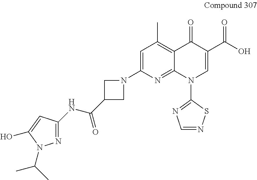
C1=C(N2CC(C(=O)NC3=NN(C(C)C)C(O)=C3)C2)N=C2C(=C1C)C(=O)C(C(=O)O)=CN2C1=NC=NS1
